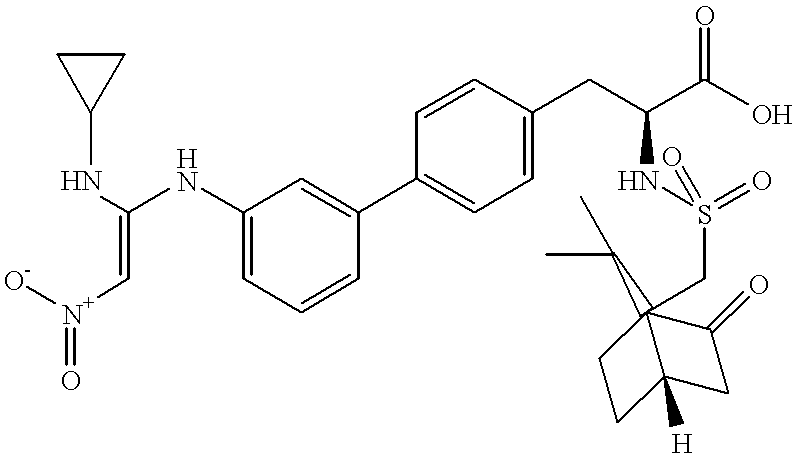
[O-][N+](C=C(NC1CC1)NC1=CC=CC(C2=CC=C(CC(NS(=O)(=O)CC34(C(C)C)CCC3([H])CC4=O)C(O)=O)C=C2)=C1)=O
